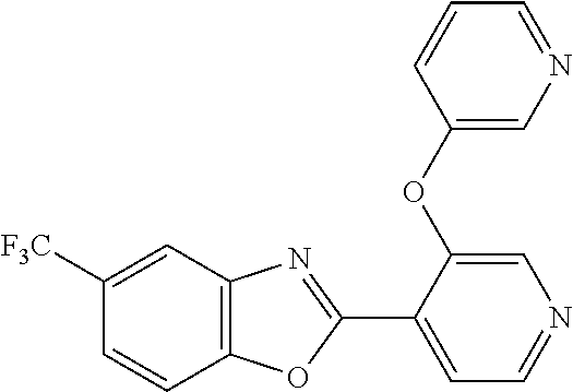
C12=C(C=C([F3C])C=C1)N=C(C1=CC=NC=C1OC1=CN=CC=C1)O2
